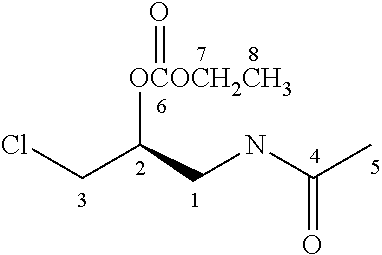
ClCC(CNC(=O)C)[OCOCH2CH3]=O
